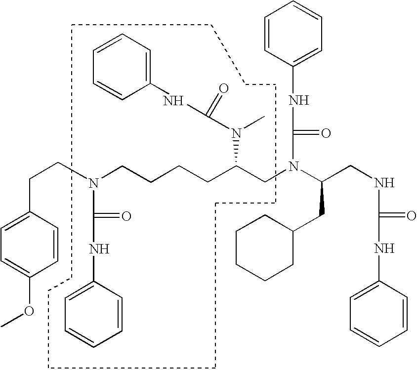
C1=CC(CCN(CCCCC(CN(C(CNC(NC2=CC=CC=C2)=O)CC2CCCCC2)C(NC2=CC=CC=C2)=O)N(C)C(NC2=CC=CC=C2)=O)C(NC2=CC=CC=C2)=O)=CC=C1OC
